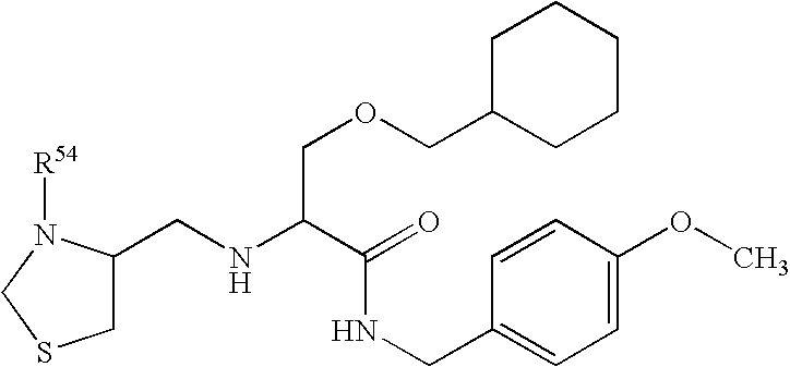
C1(CNC(C(=O)NCC2=CC=C(OC)C=C2)COCC2CCCCC2)CSCN1[R54]
